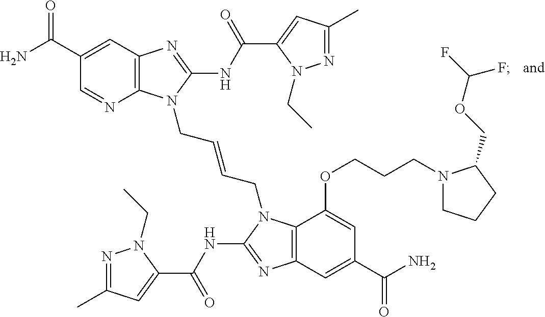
C12=C(N=C(NC(C3=CC(C)=NN3CC)=O)N1CC=CCN1C3=C(N=C1NC(C1=CC(C)=NN1CC)=O)C=C(C(N)=O)C=C3OCCCN1CCCC1COC(F)F)C=C(C(N)=O)C=N2
